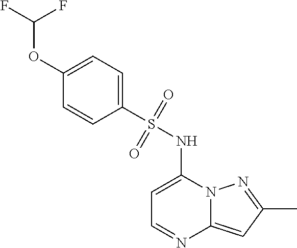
C1=C(NS(C2=CC=C(OC(F)F)C=C2)(=O)=O)N2C(=CC(C)=N2)N=C1
